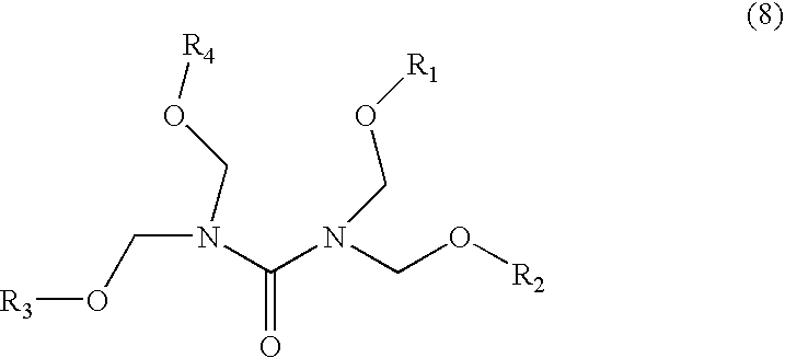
[R3]OCN(C(N(CO[R2])CO[R1])=O)CO[R4]
